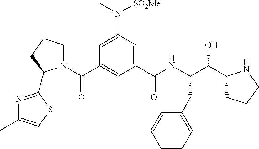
C1(C(NC(C(O)C2CCCN2)CC2=CC=CC=C2)=O)=CC(N(C)[SO2Me])=CC(C(N2CCCC2C2=NC(C)=CS2)=O)=C1
